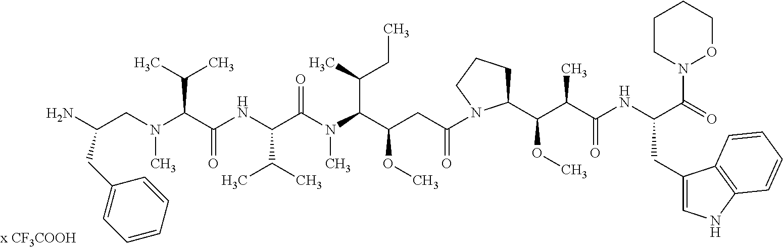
N(C(C(N(C(C(CC(N1C(C(C(C(NC(C(=O)N2OCCCC2)CC2=CNC3=C2C=CC=C3)=O)C)OC)CCC1)=O)OC)C(C)CC)C)=O)C(C)C)C(C(N(CC(N)CC1=CC=CC=C1)C)C(C)C)=O
